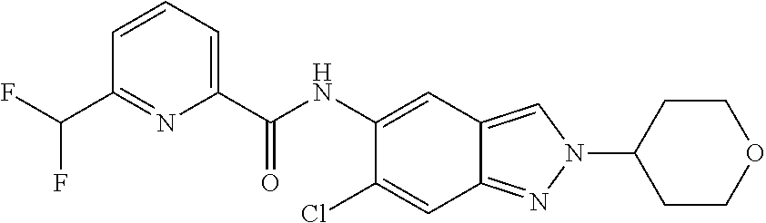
C1(C(NC2=CC3=CN(C4CCOCC4)N=C3C=C2Cl)=O)=CC=CC(C(F)F)=N1
